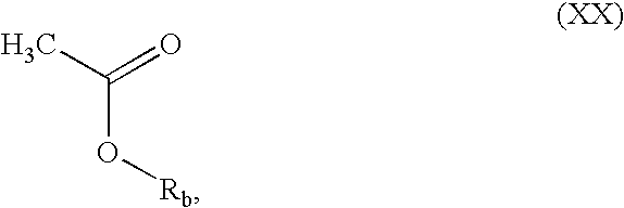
C(O[Rb])(C)=O
